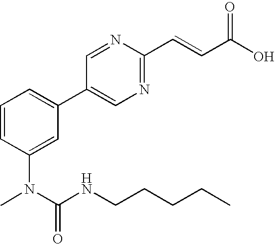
C1=CC(N(C(NCCCCC)=O)C)=CC(C2=CN=C(C=CC(O)=O)N=C2)=C1
